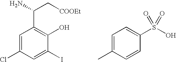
C1=C(Cl)C=C(I)C(O)=C1C(C[COOEt])N.C1=C(C)C=CC(S(O)(=O)=O)=C1
